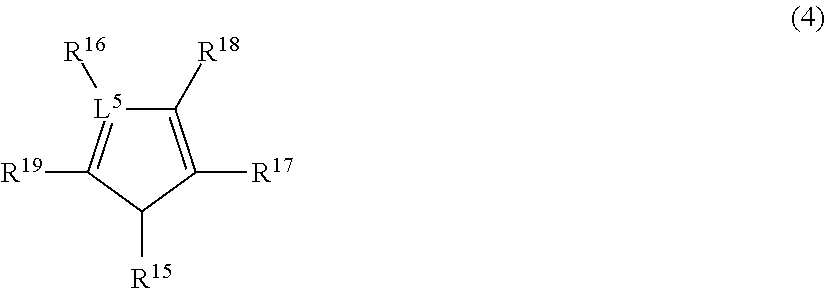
C1([R18])=C([R17])C([R15])C([R19])=[L5]1[R16]
